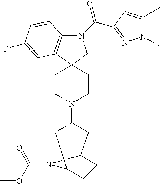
N1(C(=O)C2=NN(C)C(C)=C2)C2=C(C3(C1)CCN(C1CC4CCC(C1)N4C(=O)OC)CC3)C=C(F)C=C2
